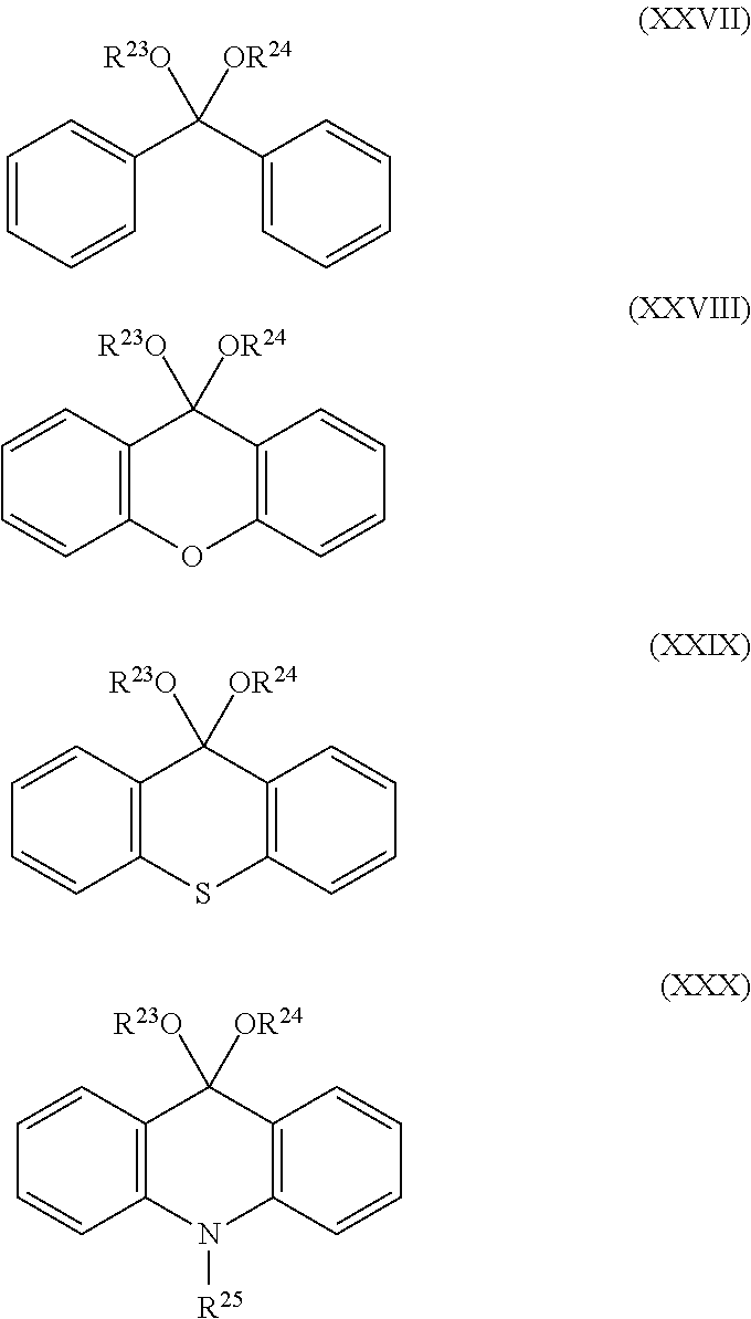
C1=CC=CC(C(C2=CC=CC=C2)([OR24])[R23O])=C1.C1=CC2=C(C=C1)OC1=C(C2([OR24])[R23O])C=CC=C1.C1=CC2=C(C=C1)SC1=C(C2([OR24])[R23O])C=CC=C1.C1=CC2=C(C=C1)N([R25])C1=C(C2([OR24])[R23O])C=CC=C1
